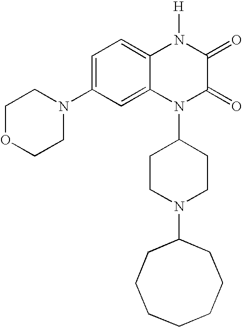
C1=C(N2CCOCC2)C=C2C(=C1)N([H])C(=O)C(=O)N2C1CCN(C2CCCCCCC2)CC1
